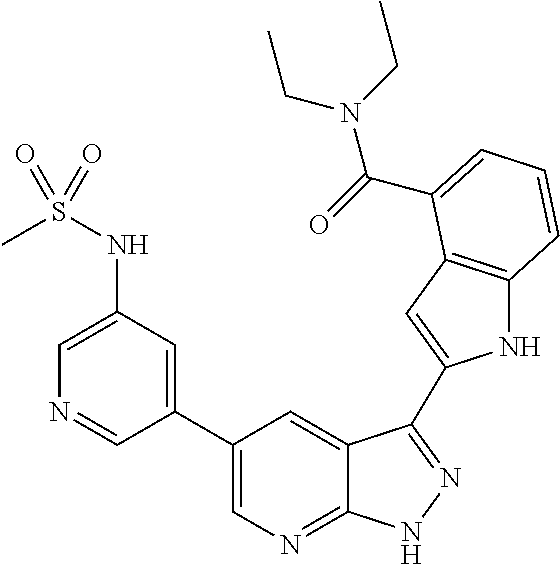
C1(C2=CN=C3C(=C2)C(C2=CC4=C(N2)C=CC=C4C(=O)N(CC)CC)=NN3)=CC(NS(C)(=O)=O)=CN=C1
